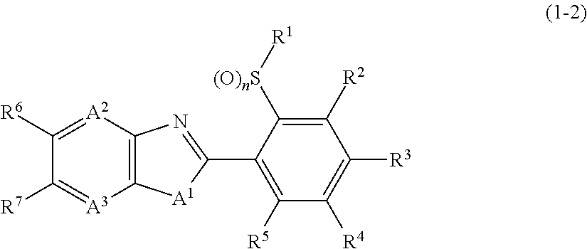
C1([R6])=[A2]C2=C([A3]=C1[R7])[A1]C(C1=C([R5])C([R4])=C([R3])C([R2])=C1[(O)nS][R1])=N2
